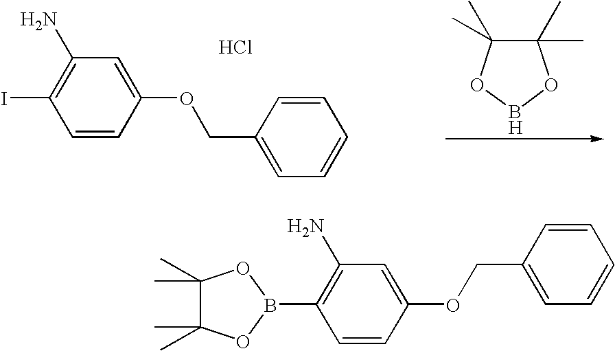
C1=CC(OCC2=CC=CC=C2)=CC(N)=C1I.Cl.C1(C)(C)C(C)(C)OBO1.C1=CC(OCC2=CC=CC=C2)=CC(N)=C1B1OC(C)(C)C(C)(C)O1
